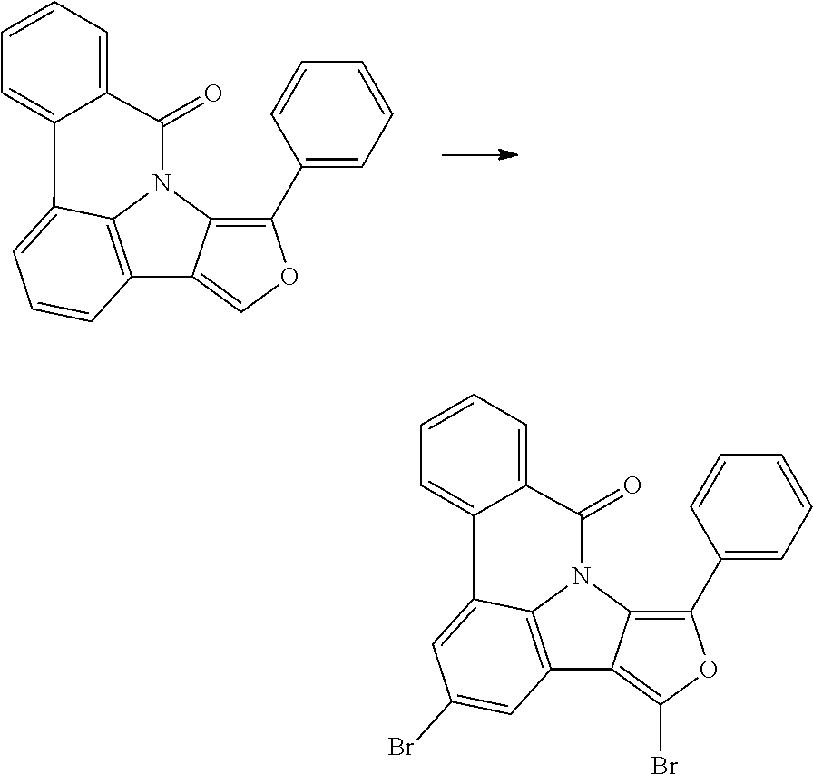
N12C(=O)C3=CC=CC=C3C3=CC=CC(=C13)C1=COC(C3=CC=CC=C3)=C21.N12C(=O)C3=CC=CC=C3C3=CC(Br)=CC(=C13)C1=C(Br)OC(C3=CC=CC=C3)=C21
